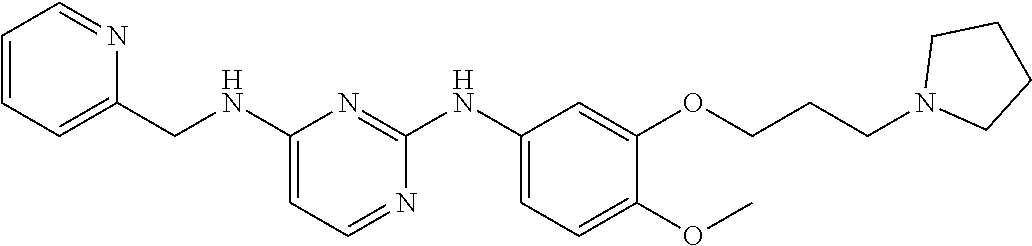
C1(NCC2=CC=CC=N2)=CC=NC(NC2=CC=C(OC)C(OCCCN3CCCC3)=C2)=N1
